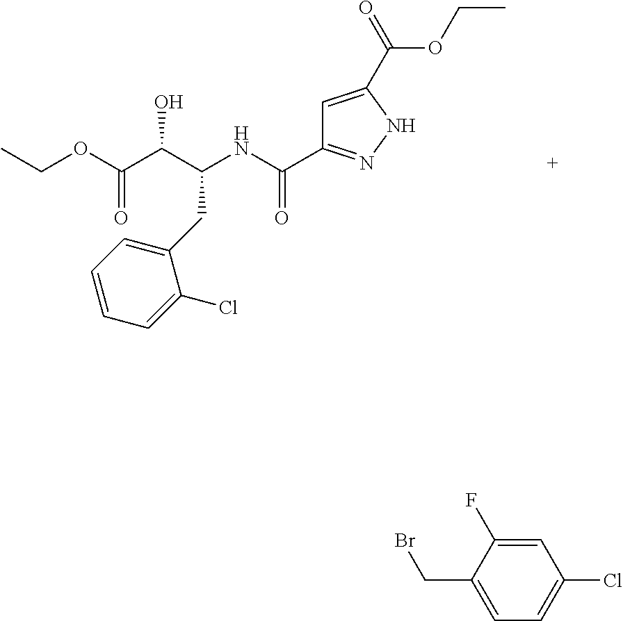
CCOC(C(C(NC(=O)C1=NNC(C(OCC)=O)=C1)CC1=CC=CC=C1Cl)O)=O.C1=C(CBr)C(F)=CC(Cl)=C1
